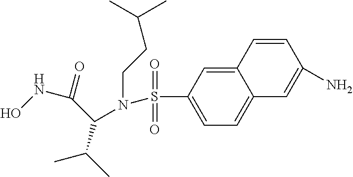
C1=CC2=CC(S(=O)(=O)N(CCC(C)C)C(C(=O)NO)C(C)C)=CC=C2C=C1N
